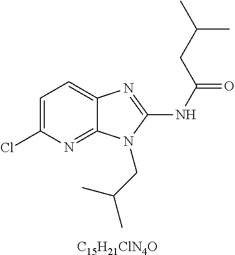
[C15H21ClN4O].C1=C(Cl)N=C2C(=C1)N=C(NC(=O)CC(C)C)N2CC(C)C
